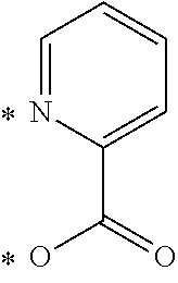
C1=NC(C(=O)O)=CC=C1
